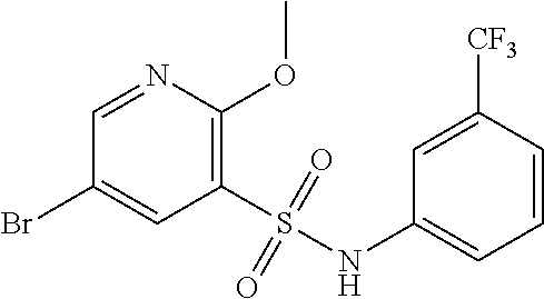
C1(S(=O)(=O)NC2=CC=CC([CF3])=C2)=C(OC)N=CC(Br)=C1
